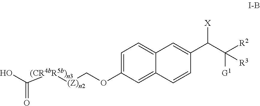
C1=C(OC[(Z)n2][(CR4bR5b)n3]C(O)=O)C=C2C(=C1)C=C(C(C([G1])([R2])[R3])[X])C=C2
